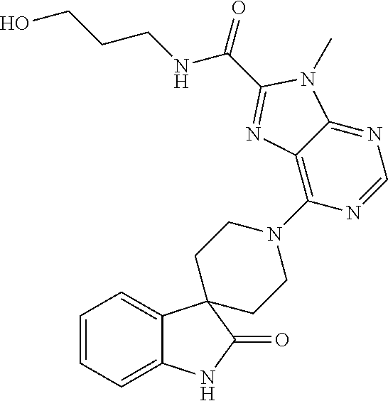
C1=CC=C2C(=C1)C1(C(=O)N2)CCN(C2=C3C(=NC=N2)N(C)C(C(NCCCO)=O)=N3)CC1
